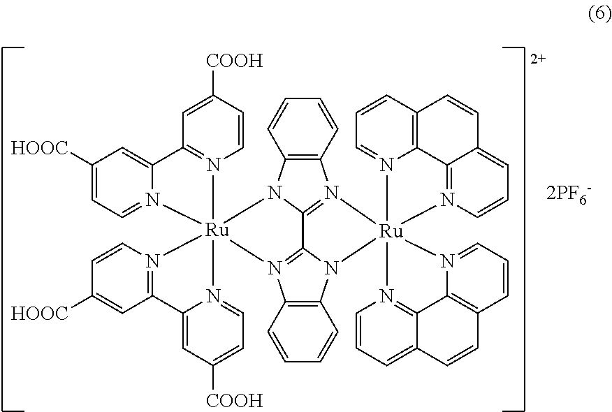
C1([HOOC])=CC=N2C(=C1)C1=N(C=CC([COOH])=C1)[Ru]213(N2=CC=C([COOH])C=C2C2=N1C=CC([HOOC])=C2)N1C2=N(C4=C1C=CC=C4)[Ru]14(N5C2=N3C2=C5C=CC=C2)(N2=CC=CC3=C2C2=N1C=CC=C2C=C3)N1=CC=CC2=C1C1=N4C=CC=C1C=C2.[2PF6-]
